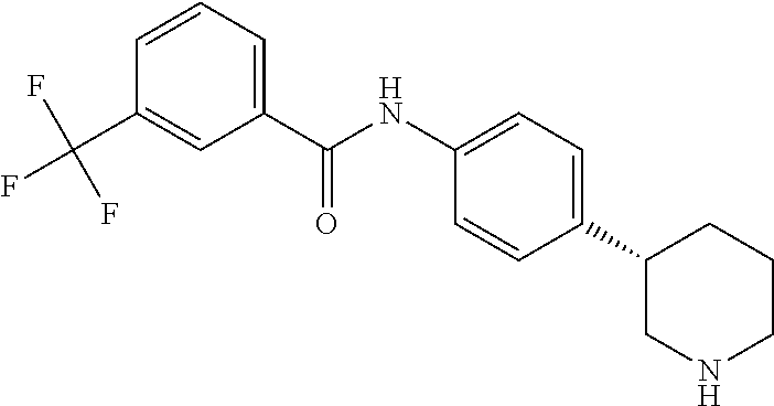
C1(C(NC2=CC=C(C3CNCCC3)C=C2)=O)=CC=CC(C(F)(F)F)=C1
